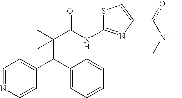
C1(C(C2=CC=CC=C2)C(C)(C(NC2=NC(C(=O)N(C)C)=CS2)=O)C)=CC=NC=C1
